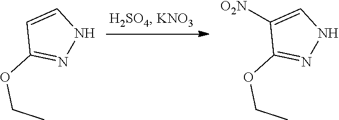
C1=CNN=C1OCC.C1([O2N])=CNN=C1OCC
